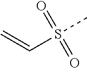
S(C)(=O)(=O)C=C
